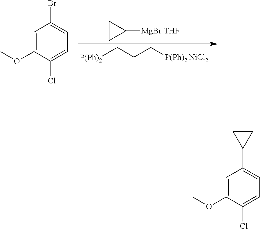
C1([MgBr THF])CC1.[P(Ph)2]CCC[P(Ph)2 NiCl2].BrC1=CC=C(Cl)C(OC)=C1.C1(C2=CC=C(Cl)C(OC)=C2)CC1
